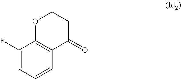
C1(F)=CC=CC2=C1OCCC2=O
